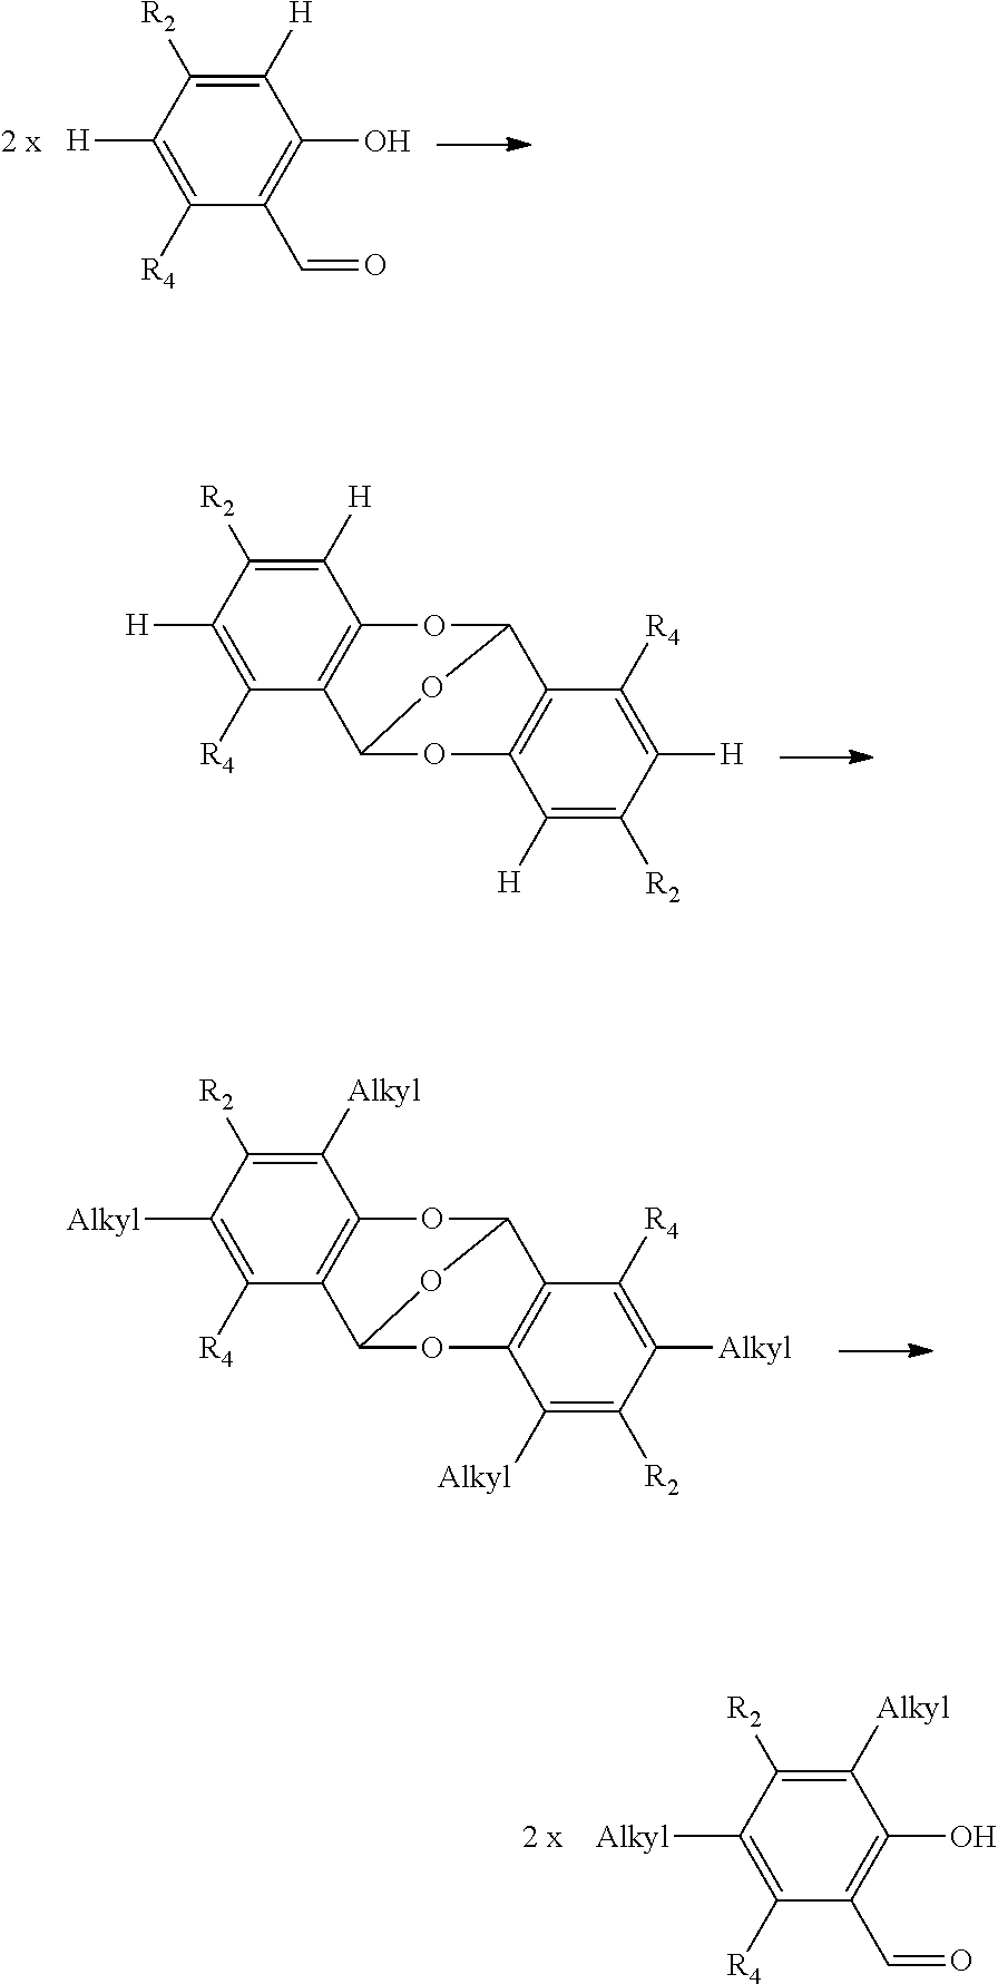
C1([H])=C([R2])C([H])=C([R4])C(C=O)=C1O.[2 x].C1([H])=C([R2])C([H])=C([R4])C2=C1OC1C3=C(OC2O1)C([H])=C([R2])C([H])=C3[R4].C1([Alkyl])=C([R2])C([Alkyl])=C([R4])C2=C1OC1C3=C(OC2O1)C([Alkyl])=C([R2])C([Alkyl])=C3[R4].C1([Alkyl])=C([R2])C([Alkyl])=C([R4])C(C=O)=C1O.[2 x]
